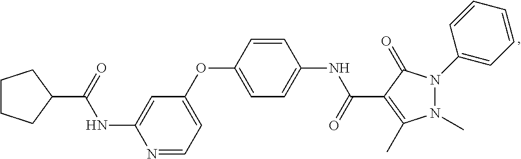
N1=CC=C(OC2=CC=C(NC(=O)C3=C(C)N(C)N(C4=CC=CC=C4)C3=O)C=C2)C=C1NC(=O)C1CCCC1
